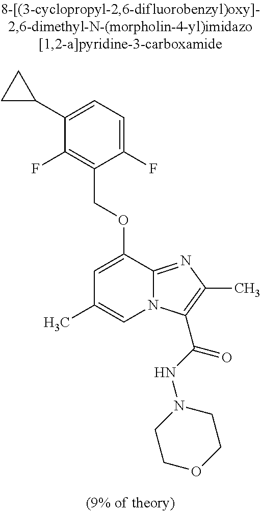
C1(C2CC2)=CC=C(F)C(COC2=CC(C)=CN3C2=NC(C)=C3C(NN2CCOCC2)=O)=C1F
